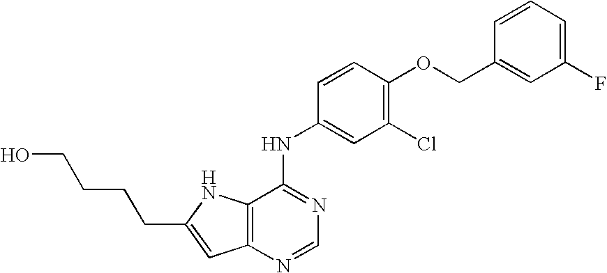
C1=CC=C(F)C=C1COC1=C(Cl)C=C(NC2=NC=NC3=C2NC(CCCCO)=C3)C=C1
